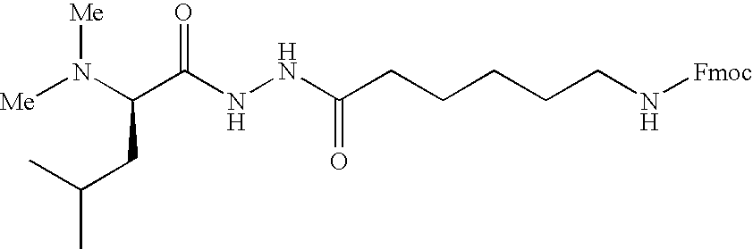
[Me]N(C(C(NNC(CCCCCN[Fmoc])=O)=O)CC(C)C)[Me]
